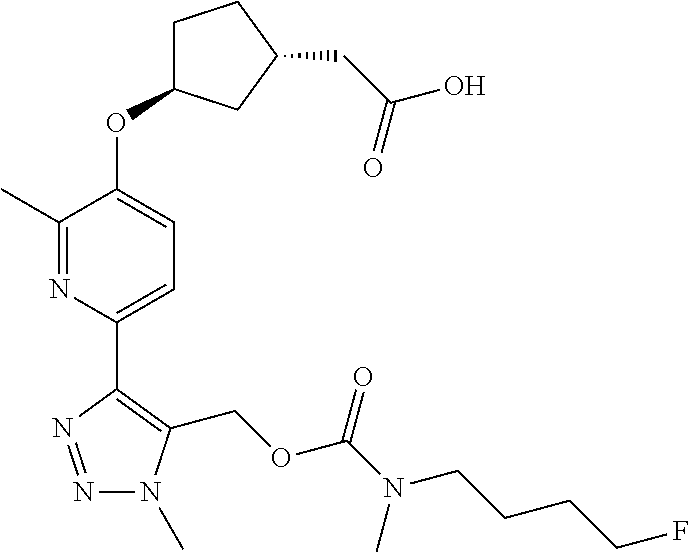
N1=NC(C2=CC=C(OC3CCC(CC(O)=O)C3)C(C)=N2)=C(COC(=O)N(CCCCF)C)N1C
